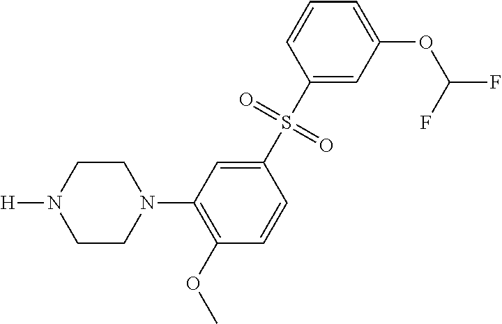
C1CN(C2=C(OC)C=CC(S(C3=CC(OC(F)F)=CC=C3)(=O)=O)=C2)CCN1[H]
